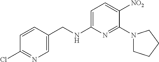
C1=C(CNC2=CC=C([NO2])C(N3CCCC3)=N2)C=CC(Cl)=N1
